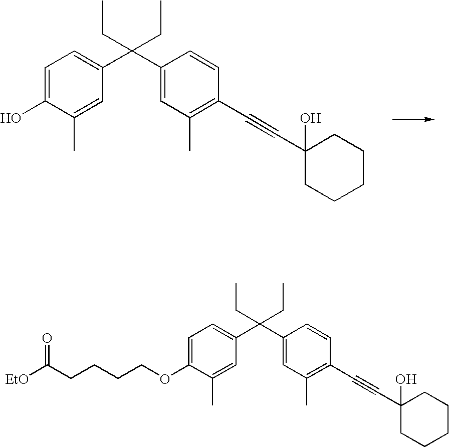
C1=C(OCCCCC([EtO])=O)C(C)=CC(C(C2=CC(C)=C(C#CC3(O)CCCCC3)C=C2)(CC)CC)=C1.C1=C(O)C(C)=CC(C(C2=CC(C)=C(C#CC3(O)CCCCC3)C=C2)(CC)CC)=C1
